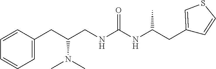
C1=CC(CC(CNC(NC(CC2=CSC=C2)C)=O)N(C)C)=CC=C1
